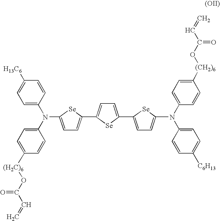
C1=C(N(C2=CC=C([(H2C)6]OC(C=C)=O)C=C2)C2=CC=C(C3=CC=C(C4=CC=C(N(C5=CC=C([(CH2)6]OC(C=C)=O)C=C5)C5=CC=C([C6H13])C=C5)[Se]4)[Se]3)[Se]2)C=CC([H13C6])=C1
